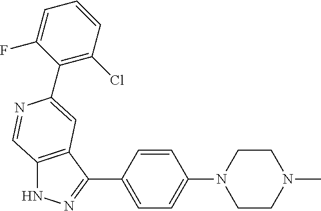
C12=C(C(C3=CC=C(N4CCN(C)CC4)C=C3)=NN1)C=C(C1=C(Cl)C=CC=C1F)N=C2
